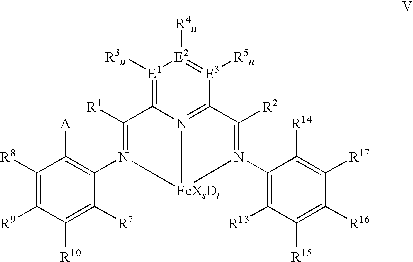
C1([R8])=C([R9])C([R10])=C([R7])C(N2=C([R1])C3=[E1]([R3u])[E2]([R4u])=[E3]([R5u])C4=N3[FeXsDt]2N(C2=C([R13])C([R15])=C([R16])C([R17])=C2[R14])=C4[R2])=C1[A]
